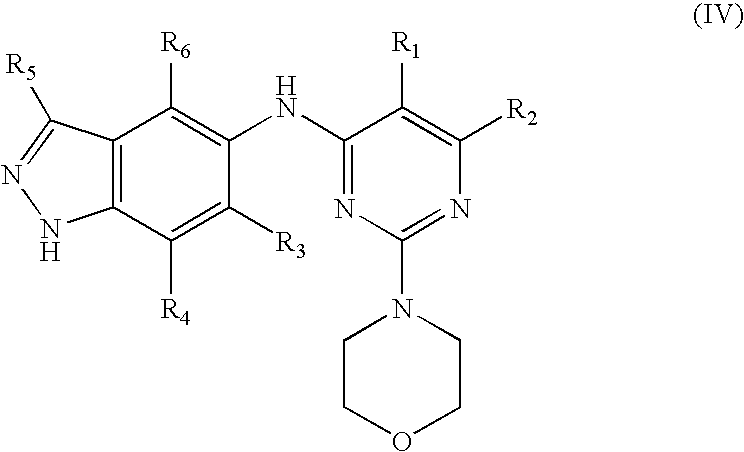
C12=C(C([R4])=C([R3])C(NC3=NC(N4CCOCC4)=NC([R2])=C3[R1])=C1[R6])NN=C2[R5]
